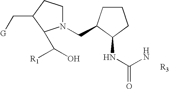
[R3].N1(CC2CCCC2NC(=O)N)CCC(C[G])C1C([R1])O
